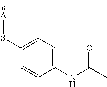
C1(S[A])=CC=C(NC(C)=O)C=C1
